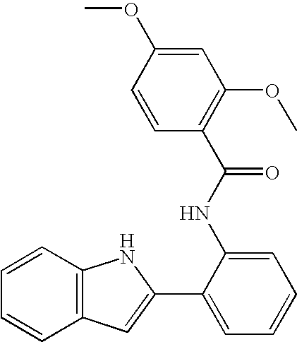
C1=CC2=C(C=C1)C=C(C1=CC=CC=C1NC(C1=C(OC)C=C(OC)C=C1)=O)N2
